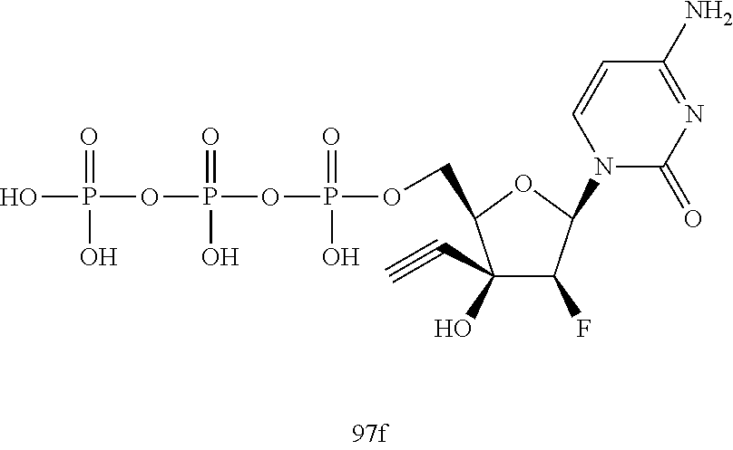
OP(=O)(O)OP(=O)(O)OP(=O)(O)OCC1C(O)(C#C)C(F)C(N2C(=O)N=C(N)C=C2)O1
